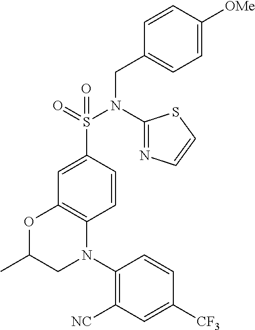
C1=CC(S(N(CC2=CC=C([OMe])C=C2)C2=NC=CS2)(=O)=O)=CC2=C1N(C1=C([NC])C=C([CF3])C=C1)CC(C)O2
